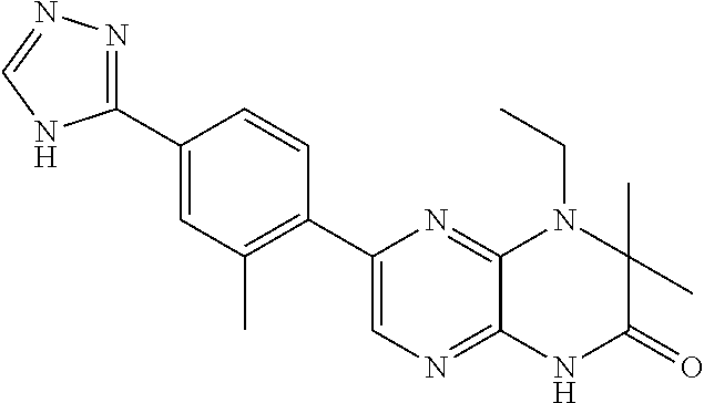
C12=NC=C(C3=C(C)C=C(C4=NN=CN4)C=C3)N=C1N(CC)C(C)(C)C(=O)N2
